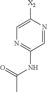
C1=NC([X2])=CN=C1NC(=O)C
